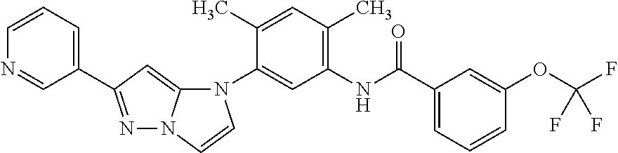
N1=CC(C2=NN3C(=C2)N(C2=CC(NC(C4=CC=CC(OC(F)(F)F)=C4)=O)=C(C)C=C2C)C=C3)=CC=C1
